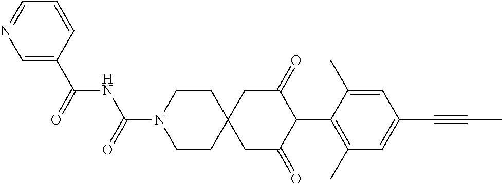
C1CN(C(=O)NC(=O)C2=CN=CC=C2)CCC12CC(=O)C(C1=C(C)C=C(C#CC)C=C1C)C(=O)C2
